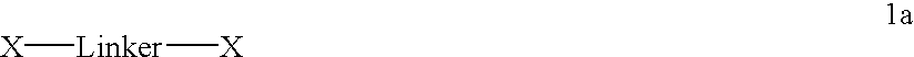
[X][Linker][X]
